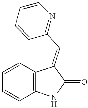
C1(=O)C(=CC2=NC=CC=C2)C2=C(N1)C=CC=C2
